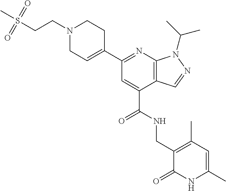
C1N(CCS(C)(=O)=O)CCC(C2=NC3=C(C(C(=O)NCC4=C(C)C=C(C)NC4=O)=C2)C=NN3C(C)C)=C1
